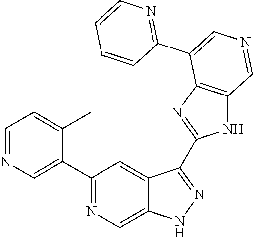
C1(C2=CN=CC=C2C)=NC=C2C(=C1)C(C1=NC3=C(N1)C=NC=C3C1=NC=CC=C1)=NN2
